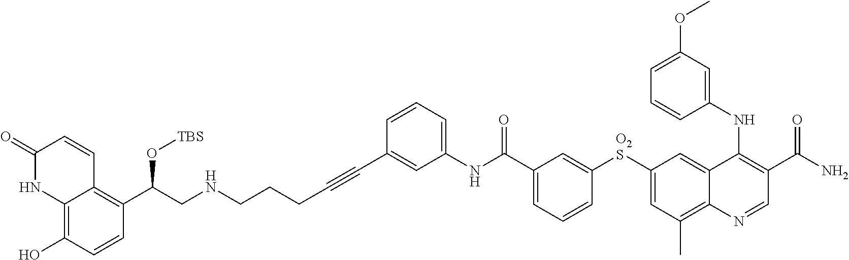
N(CCCC#CC1=CC(NC(C2=CC=CC([O2S]C3=CC(C)=C4C(=C3)C(NC3=CC(OC)=CC=C3)=C(C(N)=O)C=N4)=C2)=O)=CC=C1)CC(C1=C2C(=C(O)C=C1)NC(=O)C=C2)O[TBS]
